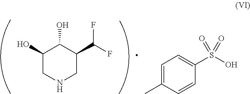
C1(O)CNCC(C(F)F)C1O.C1=C(C)C=CC(S(O)(=O)=O)=C1
